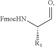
C(C=O)([R1])[FmocHN]
